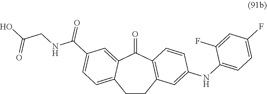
C1CC2=C(C(=O)C3=CC(C(NCC(O)=O)=O)=CC=C13)C=CC(NC1=CC=C(F)C=C1F)=C2
